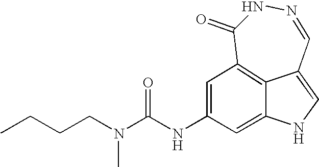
C(CN(C(NC1=CC2=C3C(=C1)NC=C3C=NNC2=O)=O)C)CC
